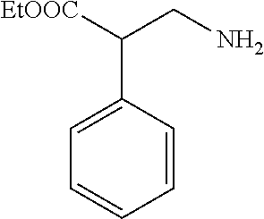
C1=CC(C([EtOOC])CN)=CC=C1
